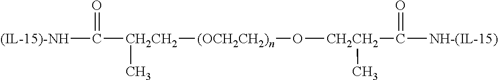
O([CH2CH2](C)C(=O)[NH-(IL-15)])[(OCH2CH2)n][CH2CH2](C([(IL-15)-NH])=O)C
